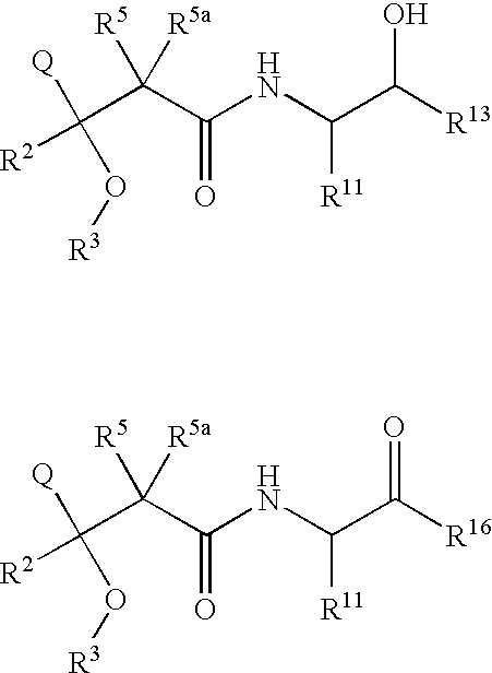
[Q]C(C(C(NC(C(O)[R13])[R11])=O)([R5])[R5a])(O[R3])[R2].[Q]C(C(C(NC(C(=O)[R16])[R11])=O)([R5])[R5a])(O[R3])[R2]
